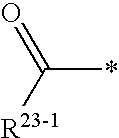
C(*)([R23-1])=O
